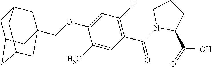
C1(C)=CC(C(N2CCCC2C(=O)O)=O)=C(F)C=C1OCC12CC3CC(CC(C1)C3)C2
